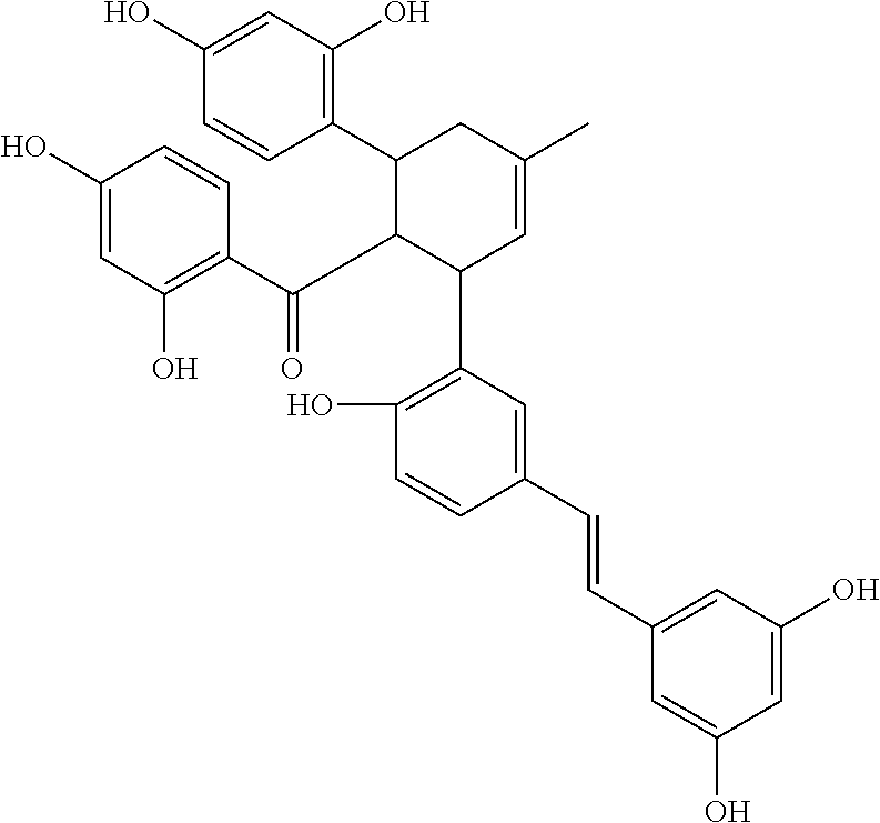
C1(O)=CC(O)=C(C2C(C(C3=C(O)C=C(O)C=C3)=O)C(C3=C(O)C=CC(C=CC4=CC(O)=CC(O)=C4)=C3)C=C(C)C2)C=C1
